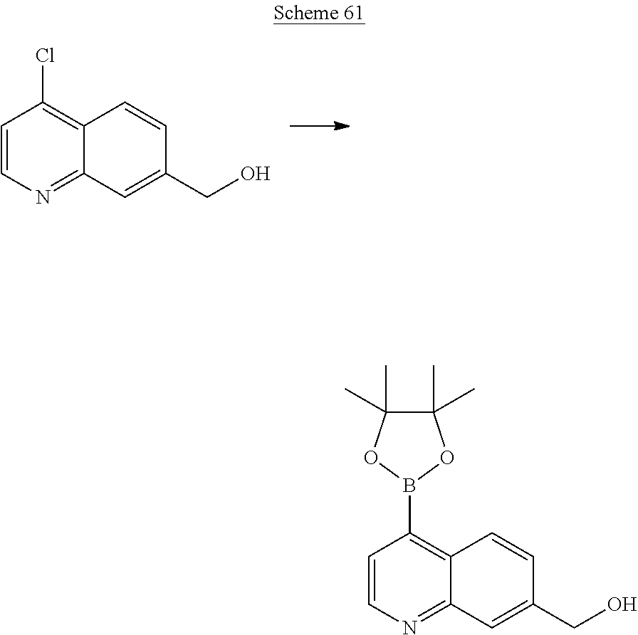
C1=CN=C2C(=C1Cl)C=CC(CO)=C2.C1=CN=C2C(=C1B1OC(C)(C)C(C)(C)O1)C=CC(CO)=C2
